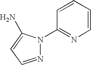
N1=CC=C(N)N1C1=NC=CC=C1
